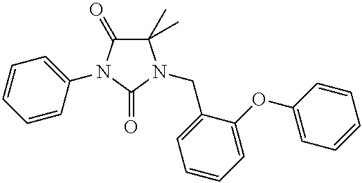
C1(C)(C)C(=O)N(C2=CC=CC=C2)C(=O)N1CC1=CC=CC=C1OC1=CC=CC=C1
